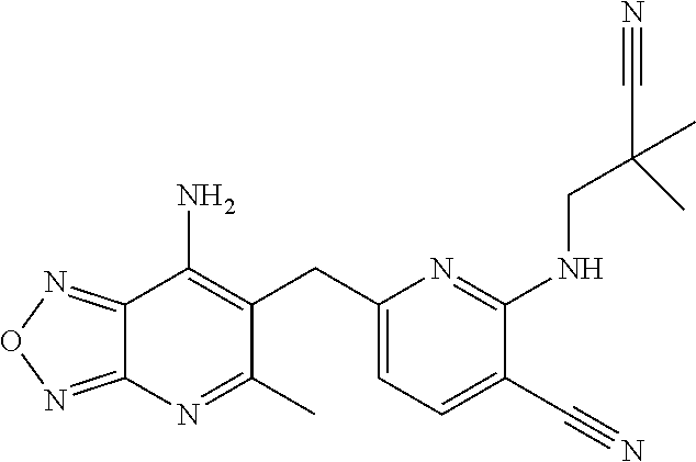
C12=NON=C1N=C(C)C(CC1=CC=C(C#N)C(NCC(C#N)(C)C)=N1)=C2N
